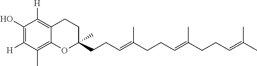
C1(O)=C([H])C(C)=C2C(=C1[H])CCC(CCC=C(CCC=C(CCC=C(C)C)C)C)(C)O2
